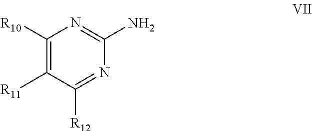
C1([R10])=C([R11])C([R12])=NC(N)=N1
